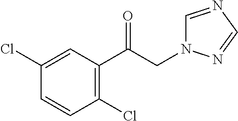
C1(Cl)=CC(C(CN2C=NC=N2)=O)=C(Cl)C=C1
